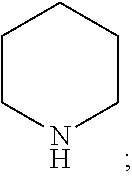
C1CNCCC1
